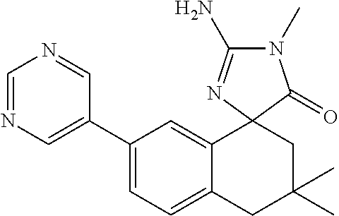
C1(C2=CN=CN=C2)=CC=C2C(=C1)C1(CC(C)(C)C2)C(=O)N(C)C(N)=N1
